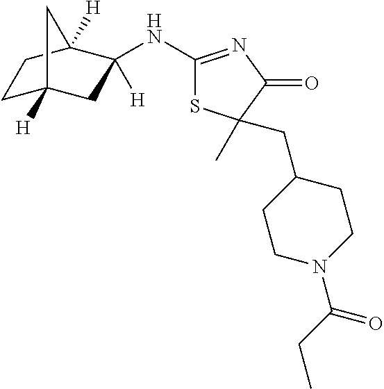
C1C2([H])CC(NC3=NC(=O)C(C)(CC4CCN(C(CC)=O)CC4)S3)([H])C([H])(C1)C2
